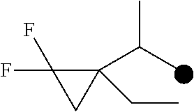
C1(C(C)C)(CC)C(F)(F)C1
